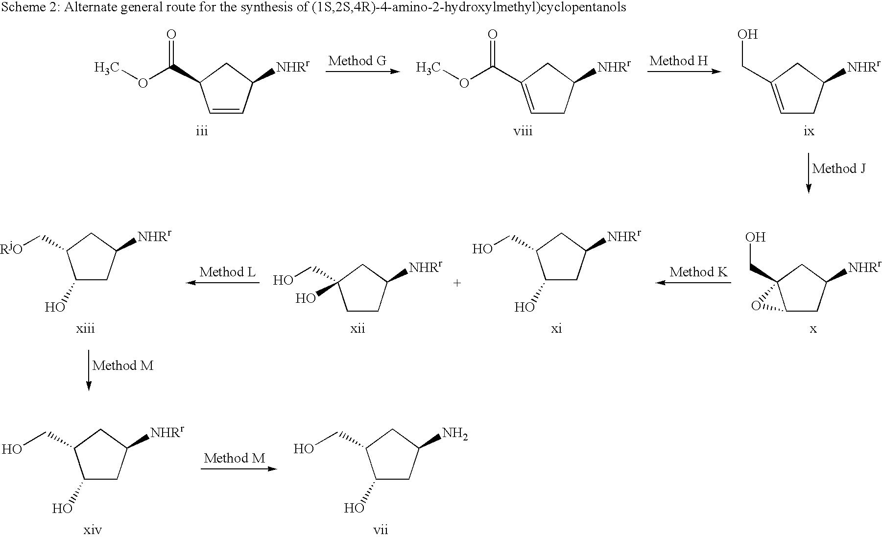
C1(O)CC(N)CC1CO.C1(O)CC([NHRr])CC1CO.C1=CC([NHRr])CC1C(OC)=O.C1=C(C(OC)=O)CC([NHRr])C1.C1=C(CO)CC([NHRr])C1.C1CC([NHRr])CC1(CO)O.C1(O)CC([NHRr])CC1CO.C12CC([NHRr])CC1(CO)O2.C1(O)CC([NHRr])CC1C[RjO]
